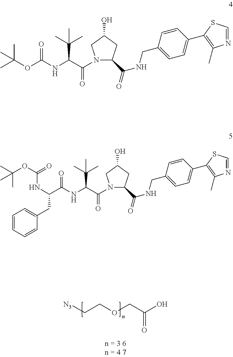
[N3]CCOCC(O)=O.N1(C(C(NC(OC(C)(C)C)=O)C(C)(C)C)=O)C(C(=O)NCC2=CC=C(C3=C(C)N=CS3)C=C2)CC(O)C1.N1(C(C(NC(=O)C(NC(OC(C)(C)C)=O)CC2=CC=CC=C2)C(C)(C)C)=O)C(C(=O)NCC2=CC=C(C3=C(C)N=CS3)C=C2)CC(O)C1
